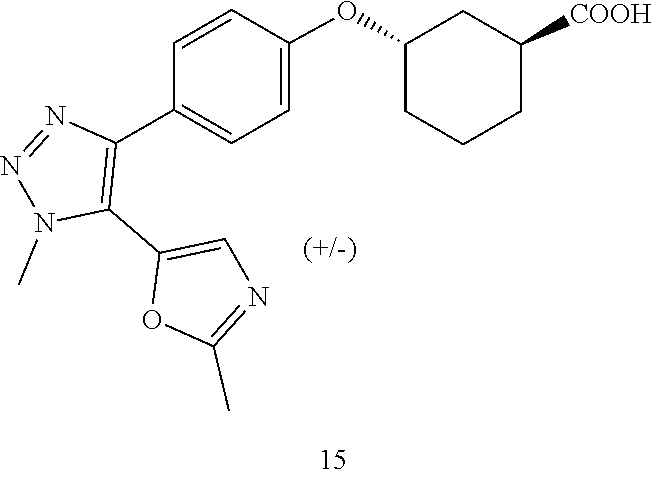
N1=NC(C2=CC=C(OC3CCCC([COOH])C3)C=C2)=C(C2=CN=C(C)O2)N1C
